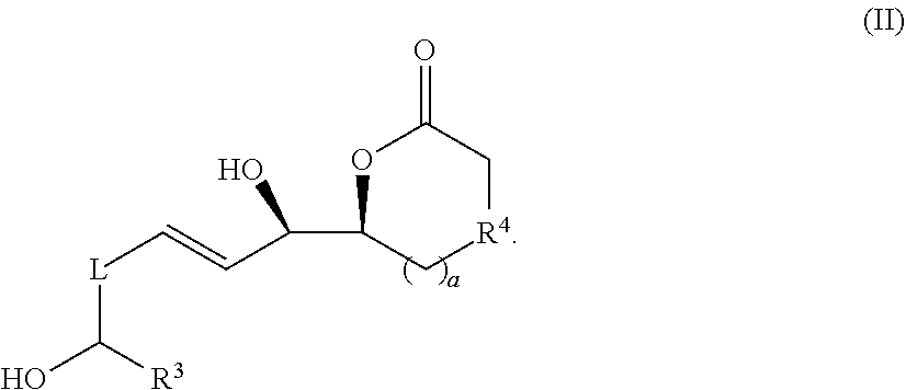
[L](C([R3])O)C=CC(C1C[R4]CC(=O)O1)O
